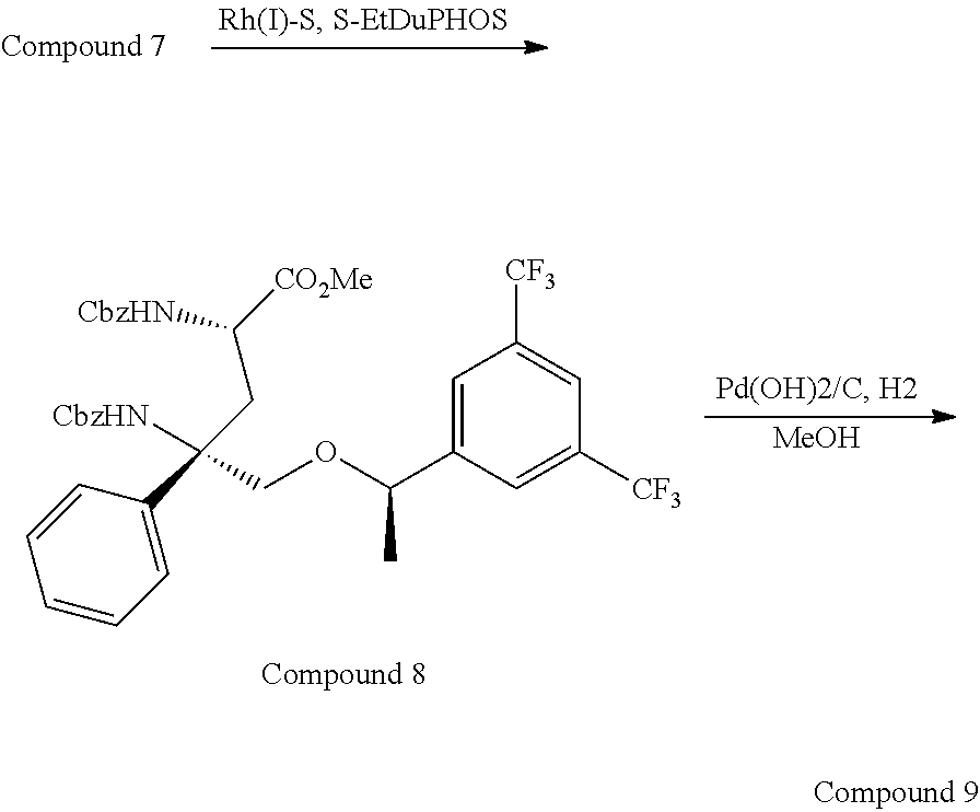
C(OC(C1=CC([CF3])=CC([CF3])=C1)C)C(C1=CC=CC=C1)(CC([CO2Me])[CbzHN])[CbzHN].[MeOH]
